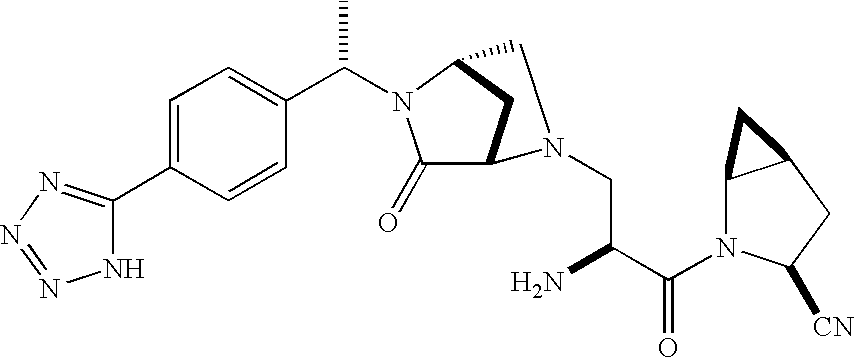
C1(C2=NN=NN2)=CC=C(C(N2C(=O)C3CC2CN3CC(N)C(N2C3C(CC2[CN])C3)=O)C)C=C1
